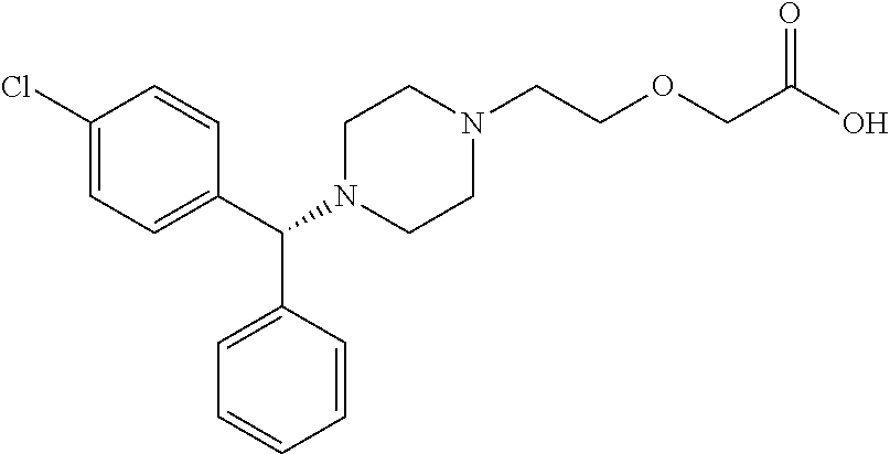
C1(Cl)=CC=C(C(N2CCN(CCOCC(O)=O)CC2)C2=CC=CC=C2)C=C1
